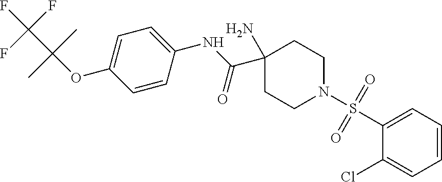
O=C(NC1=CC=C(OC(C(F)(F)F)(C)C)C=C1)C1(N)CCN(S(C2=CC=CC=C2Cl)(=O)=O)CC1
